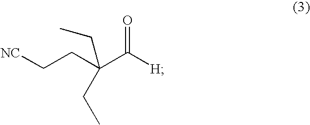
[H]C(=O)C(CC[NC])(CC)CC
